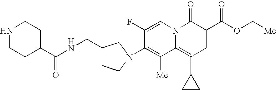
N1CCC(C(NCC2CCN(C3=C([Me])C4=C(C5CC5)C=C(C(OC[Me])=O)C(=O)N4C=C3F)C2)=O)CC1
